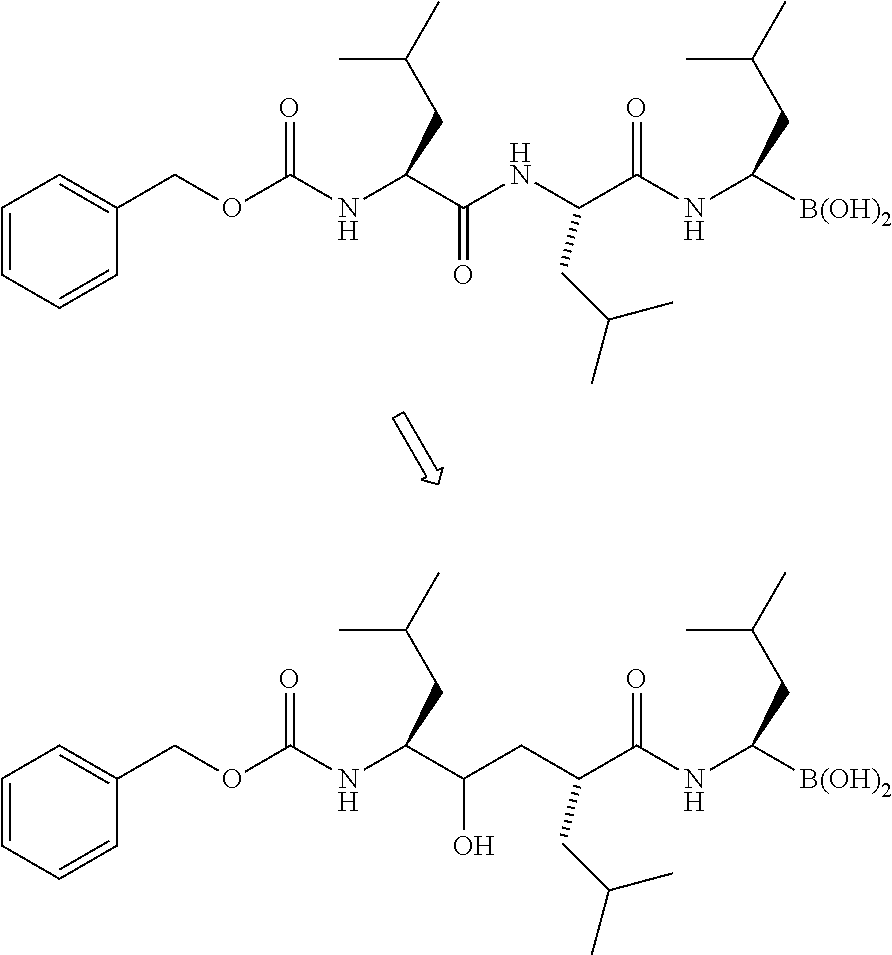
C1=CC=CC(COC(NC(C(NC(C(NC([B(OH)2])CC(C)C)=O)CC(C)C)=O)CC(C)C)=O)=C1.C1=CC=CC(COC(NC(C(CC(C(NC([B(OH)2])CC(C)C)=O)CC(C)C)O)CC(C)C)=O)=C1
